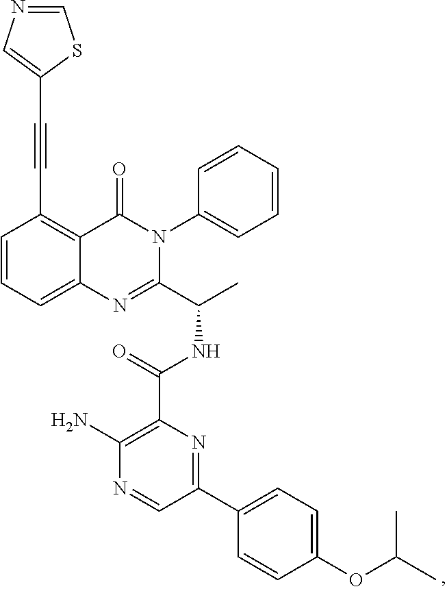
C1=CC=C2C(=C1C#CC1=CN=CS1)C(=O)N(C1=CC=CC=C1)C(C(C)NC(=O)C1=C(N)N=CC(C3=CC=C(OC(C)C)C=C3)=N1)=N2
